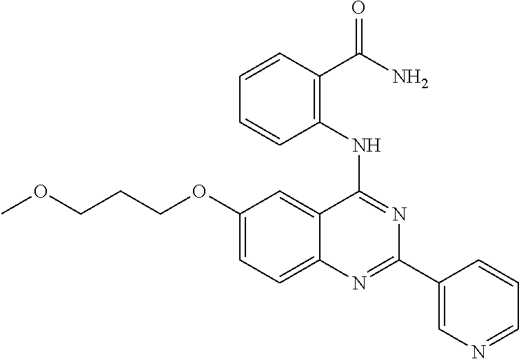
C1(OCCCOC)=CC=C2C(=C1)C(NC1=C(C(N)=O)C=CC=C1)=NC(C1=CN=CC=C1)=N2
